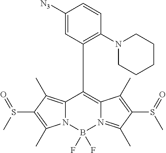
C12=C(C)C(S(C)=O)=C(C)N1B(F)(F)N1=C(C)C(S(=O)C)=C(C)C1=C2C1=C(N2CCCCC2)C=CC([N3])=C1
